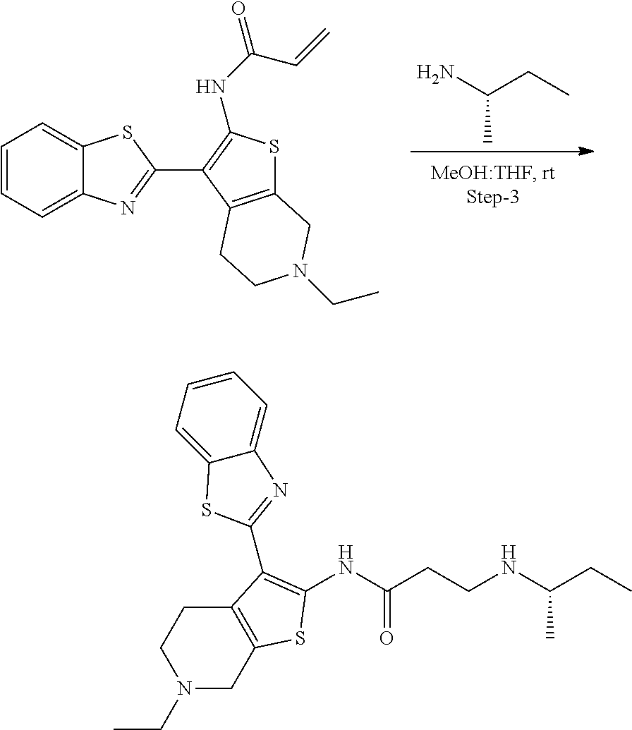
NC(CC)C.C1=CC=C2C(=C1)SC(C1=C(NC(C=C)=O)SC3=C1CCN(CC)C3)=N2.N1(CC)CC2=C(CC1)C(C1=NC3=CC=CC=C3S1)=C(NC(CCNC(CC)C)=O)S2
